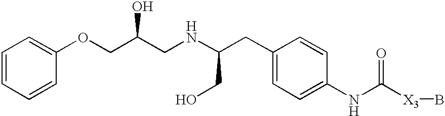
C1=CC=CC(OCC(CNC(CC2=CC=C(NC([X3]B)=O)C=C2)CO)O)=C1
